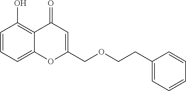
C1=CC=C2C(=C1O)C(=O)C=C(COCCC1=CC=CC=C1)O2
